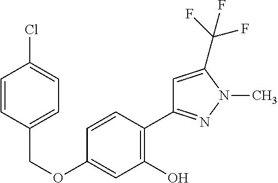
C(OC1=CC(O)=C(C2=NN(C)C(C(F)(F)F)=C2)C=C1)C1=CC=C(Cl)C=C1
